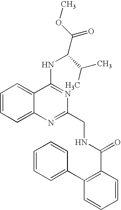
C1=CC=C2C(=C1)C(NC(C(=O)OC)C(C)C)=NC(CNC(C1=C(C3=CC=CC=C3)C=CC=C1)=O)=N2
